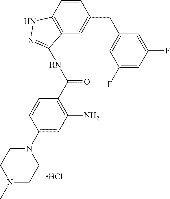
Cl.C12=C(C=CC(CC3=CC(F)=CC(F)=C3)=C1)NN=C2NC(=O)C1=C(N)C=C(N2CCN(C)CC2)C=C1
